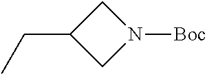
C1C(CC)CN1[Boc]
